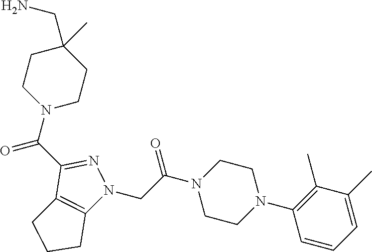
C(C(N1CCN(C2=C(C)C(C)=CC=C2)CC1)=O)N1C2=C(C(C(N3CCC(C)(CN)CC3)=O)=N1)CCC2
